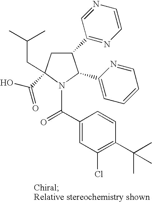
C1(C2=NC=CN=C2)CC(C(O)=O)(CC(C)C)N(C(C2=CC(Cl)=C(C(C)(C)C)C=C2)=O)C1C1=CC=CC=N1
